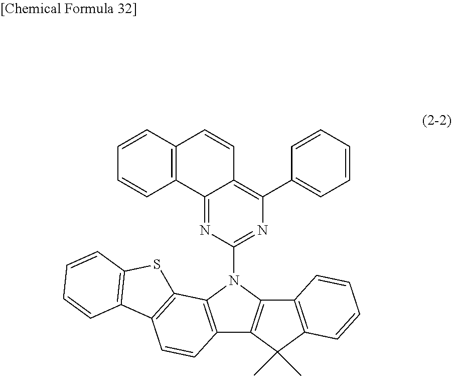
C12=C(N(C3=NC(C4=CC=CC=C4)=C4C(=N3)C3=C(C=C4)C=CC=C3)C3=C1C(C)(C)C1=C3C=CC=C1)C1=C(C=C2)C2=C(S1)C=CC=C2
